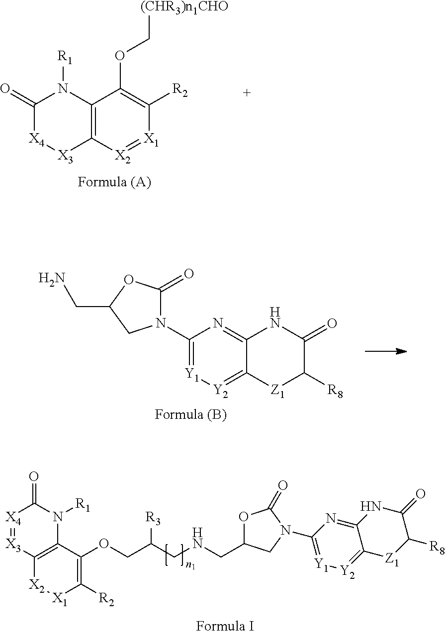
C12=C([X2]=[X1]C([R2])=C1OC[(CHR3)n1CHO])[X3][X4]C(=O)N2[R1].C12=NC(N3C(=O)OC(CN)C3)=[Y1][Y2]=C1[Z1]C([R8])C(=O)N2.C1([R2])=C(OCC(CNCC2OC(=O)N(C3=[Y1][Y2]=C4C(=N3)NC(=O)C([R8])[Z1]4)C2)[R3])C2=C([X2][X1]1)[X3]=[X4]C(=O)N2[R1]
